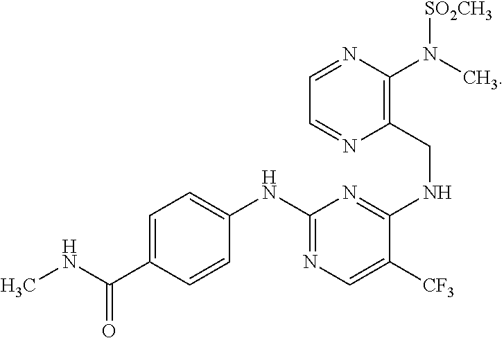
C1=C(C(NC)=O)C=CC(NC2=NC=C([CF3])C(NCC3=C(N(C)[SO2CH3])N=CC=N3)=N2)=C1
